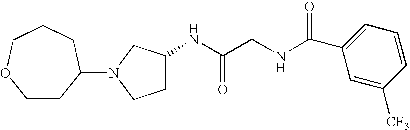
C1(C(NCC(NC2CCN(C3CCOCCC3)C2)=O)=O)=CC=CC([CF3])=C1
